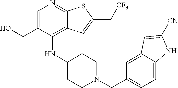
C1C(NC2=C3C(=NC=C2CO)SC(C[CF3])=C3)CCN(CC2=CC=C3C(=C2)C=C([CN])N3)C1
